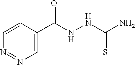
C1=CC(C(NNC(N)=S)=O)=CN=N1
